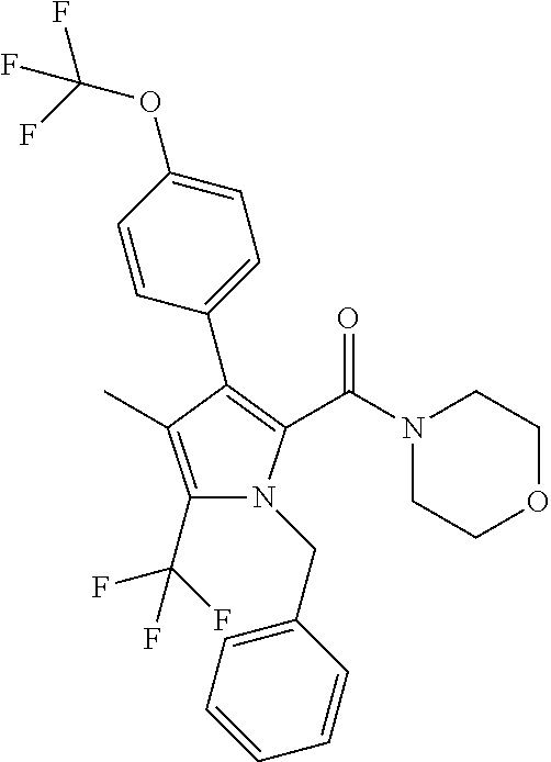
C1(C(F)(F)F)=C(C)C(C2=CC=C(OC(F)(F)F)C=C2)=C(C(=O)N2CCOCC2)N1CC1=CC=CC=C1
